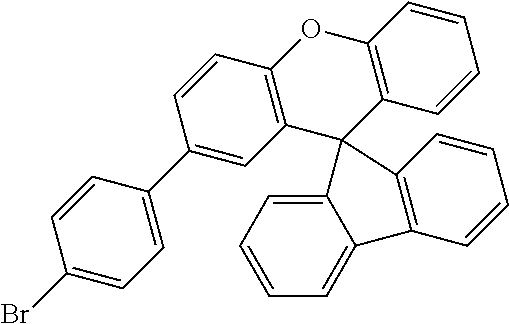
C1(Br)=CC=C(C2=CC3=C(C=C2)OC2=C(C=CC=C2)C32C3=CC=CC=C3C3=C2C=CC=C3)C=C1
